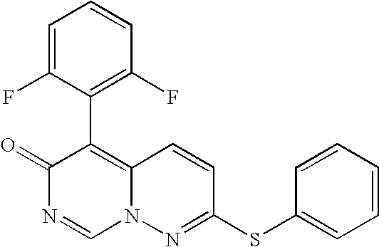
O=C1N=CN2C(=C1C1=C(F)C=CC=C1F)C=CC(SC1=CC=CC=C1)=N2
